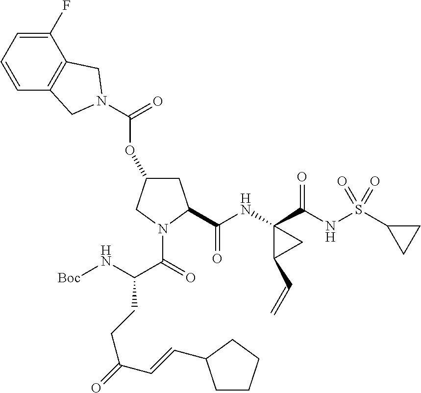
C1=CC=C(F)C2=C1CN(C(OC1CC(C(NC3(C(NS(C4CC4)(=O)=O)=O)C(C=C)C3)=O)N(C(=O)C(N[Boc])CCC(=O)C=CC3CCCC3)C1)=O)C2
